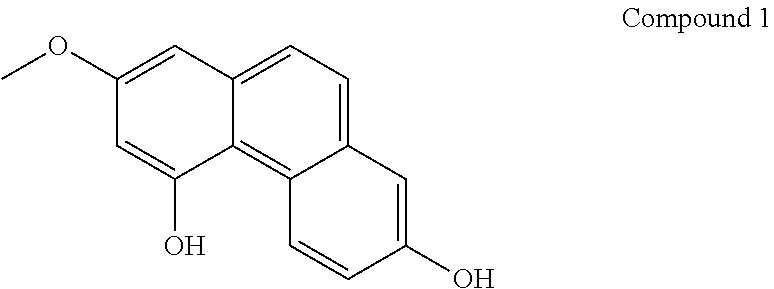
C12=CC=C3C(=C1C=CC(O)=C2)C(O)=CC(OC)=C3
